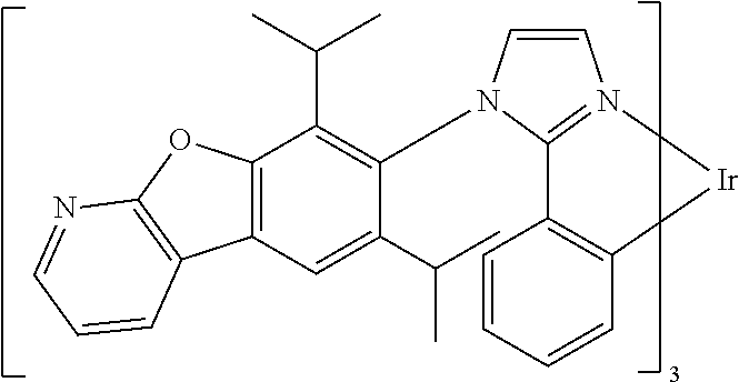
C12=C(OC3=C1C=CC=N3)C(C(C)C)=C(N1C=CN3=C1C1=C(C=CC=C1)[Ir]3)C(C(C)C)=C2
